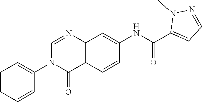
C1=NC2=C(C(=O)N1C1=CC=CC=C1)C=CC(NC(C1=CC=NN1C)=O)=C2
